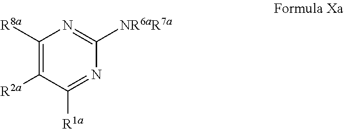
C1([R8a])=C([R2a])C([R1a])=NC([NR6aR7a])=N1
